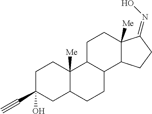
C1C(C#C)(O)CC2C([Me])(C1)C1C(CC2)C2C([Me])(CC1)C(=NO)CC2
